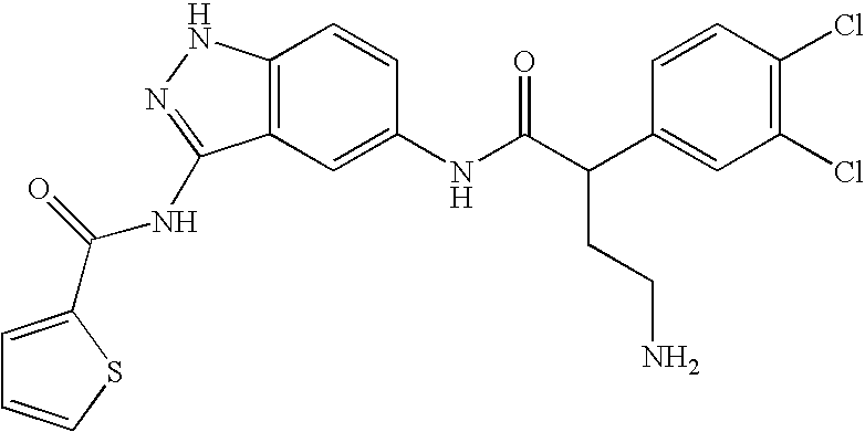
C12=C(C=C(NC(C(C3=CC(Cl)=C(Cl)C=C3)CCN)=O)C=C1)C(NC(=O)C1=CC=CS1)=NN2
